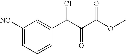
C1([NC])=CC=CC(C(C(C(OC)=O)=O)Cl)=C1
